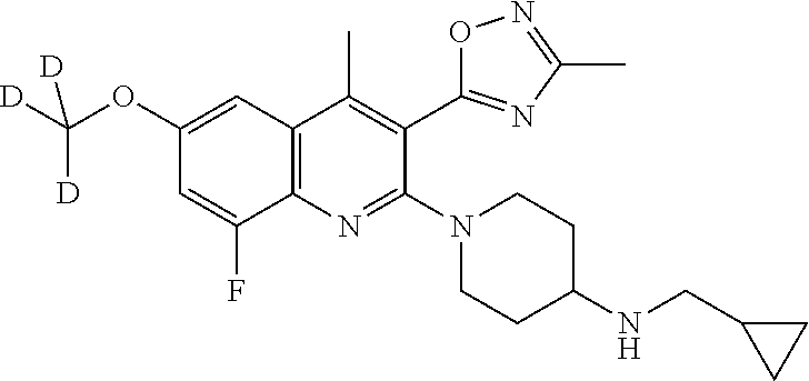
C12=C(C=C(OC([D])([D])[D])C=C1F)C(C)=C(C1=NC(C)=NO1)C(N1CCC(NCC3CC3)CC1)=N2
